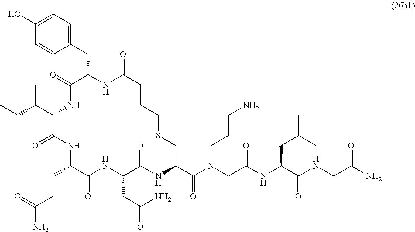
C(C1C(=O)NC(CC(N)=O)C(=O)NC(C(N(CC(NC(C(NCC(=O)N)=O)CC(C)C)=O)CCCN)=O)CSCCCC(=O)NC(CC2=CC=C(O)C=C2)C(=O)NC(C(CC)C)C(=O)N1)CC(=O)N
